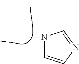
N1(C)C=CN=C1
